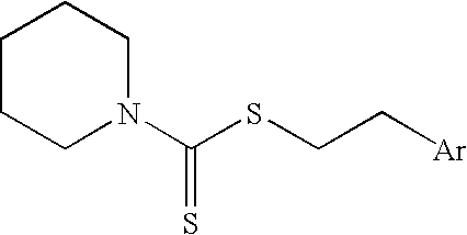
C1N(C(SCC[Ar])=S)CCCC1
